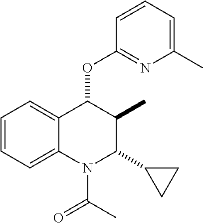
C1=CC=C2C(=C1)C(OC1=NC(C)=CC=C1)C(C)C(C1CC1)N2C(C)=O
